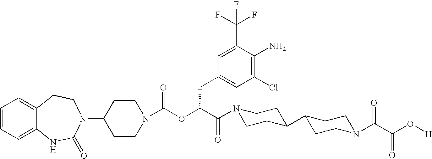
C1=CC=C2C(=C1)CCN(C1CCN(C(OC(C(N3CCC(C4CCN(C(C(O[H])=O)=O)CC4)CC3)=O)CC3=CC(Cl)=C(N)C(C(F)(F)F)=C3)=O)CC1)C(=O)N2
